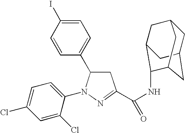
C1=C(I)C=CC(C2CC(C(NC3C4CC5CC(CC3C5)C4)=O)=NN2C2=CC=C(Cl)C=C2Cl)=C1
